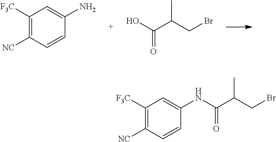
C1([F3C])=C([NC])C=CC(N)=C1.OC(C(CBr)C)=O.C1([F3C])=C([NC])C=CC(NC(C(CBr)C)=O)=C1
